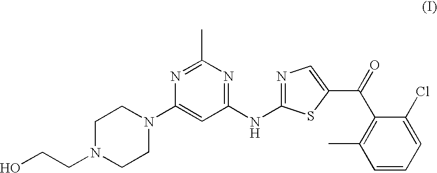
C1=CC=C(Cl)C(C(=O)C2=CN=C(NC3=NC(C)=NC(N4CCN(CCO)CC4)=C3)S2)=C1C
